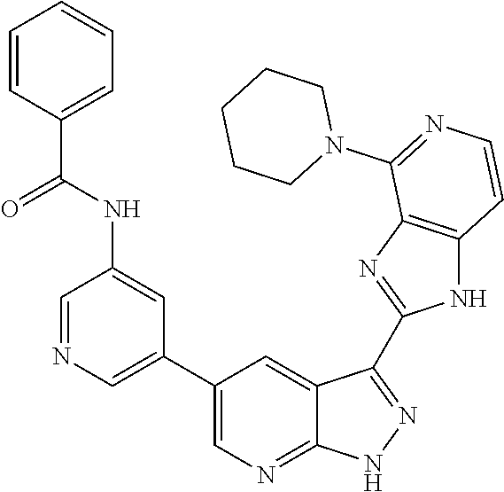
C1=NC=C(C2=CN=C3C(=C2)C(C2=NC4=C(N2)C=CN=C4N2CCCCC2)=NN3)C=C1NC(C1=CC=CC=C1)=O
